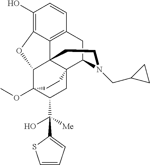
C1(O)=C2C3=C(C=C1)CC1N(CC4CC4)CCC34C(C3(OC)C(C([Me])(O)C5=CC=CS5)CC41CC3)O2
